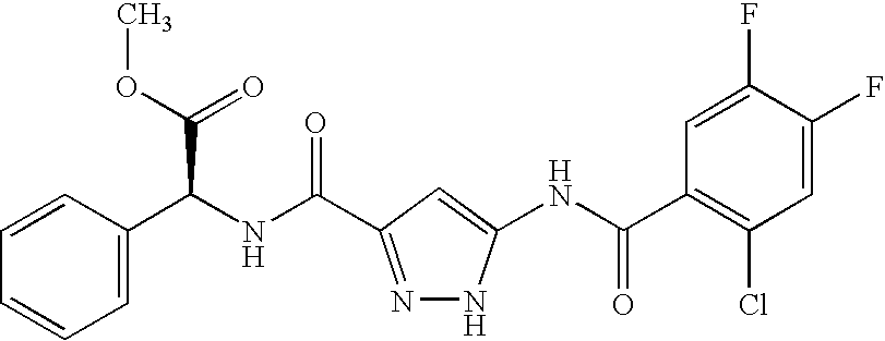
N(C(=O)C1=NNC(NC(C2=C(Cl)C=C(F)C(F)=C2)=O)=C1)C(C1=CC=CC=C1)C(OC)=O
